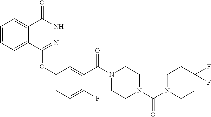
C1=CC=C2C(=C1)C(=O)NN=C2OC1=CC=C(F)C(C(N2CCN(C(=O)N3CCC(F)(F)CC3)CC2)=O)=C1
